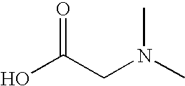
O=C(CN(C)C)O
